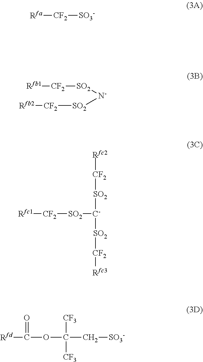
[Rfa][CF2][SO3-].[Rfb1][CF2][SO2][N-][SO2][CF2][Rfb2].[Rfc1][CF2][SO2][C-]([SO2][CF2][Rfc2])[SO2][CF2][Rfc3].[Rfd]C(=O)OC([CF3])([CF3])C[SO3-]
